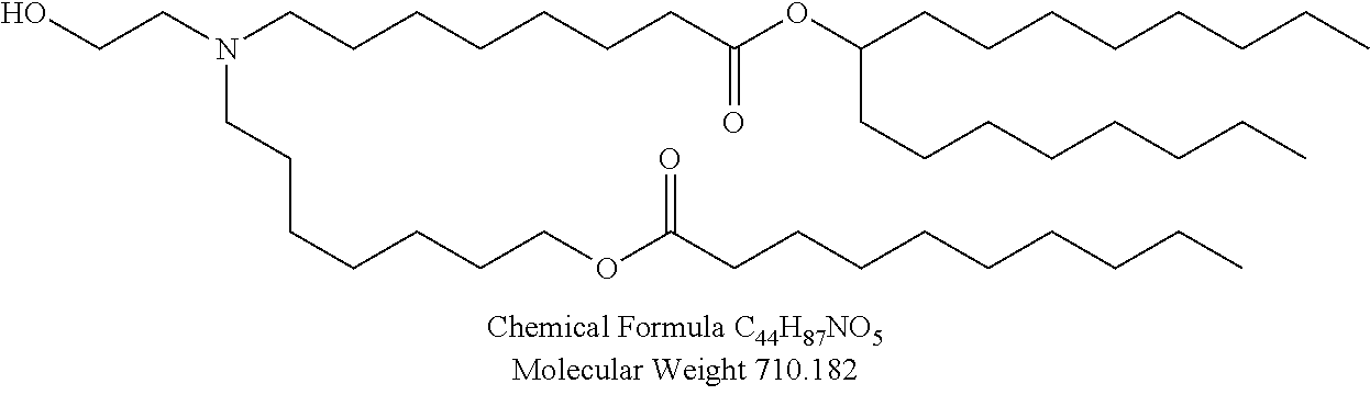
OCCN(CCCCCCCC(OC(CCCCCCCC)CCCCCCCC)=O)CCCCCCCOC(CCCCCCCCC)=O
